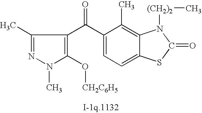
N1(C)C(O[CH2C6H5])=C(C(C2=CC=C3C(=C2C)N([(CH2)2]C)C(=O)S3)=O)C(C)=N1
